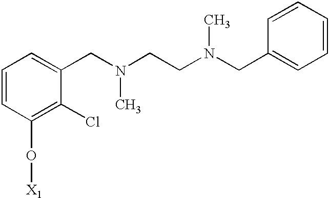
C1=CC(O[X1])=C(Cl)C(CN(CCN(CC2=CC=CC=C2)C)C)=C1
